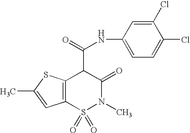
C12=C(S(=O)(=O)N(C)C(=O)C1C(=O)NC1=CC=C(Cl)C(Cl)=C1)C=C(C)S2
